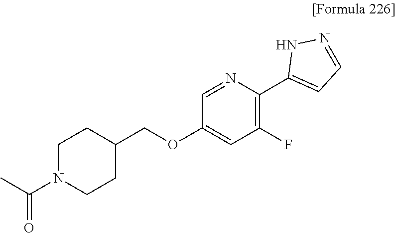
C1(F)=C(C2=CC=NN2)N=CC(OCC2CCN(C(C)=O)CC2)=C1
